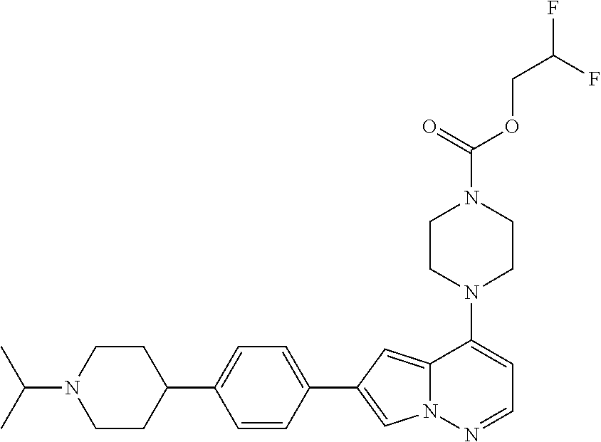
N1(C2=CC=NN3C2=CC(C2=CC=C(C4CCN(C(C)C)CC4)C=C2)=C3)CCN(C(OCC(F)F)=O)CC1
